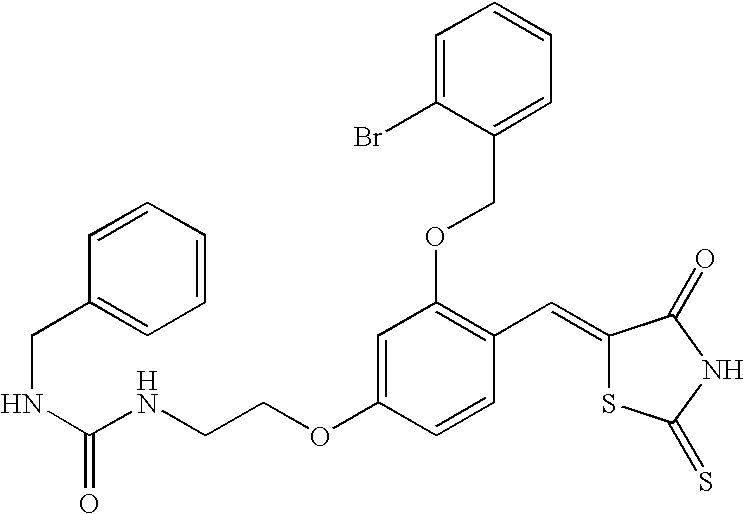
N(CCOC1=CC(OCC2=CC=CC=C2Br)=C(C=C2SC(=S)NC2=O)C=C1)C(NCC1=CC=CC=C1)=O
